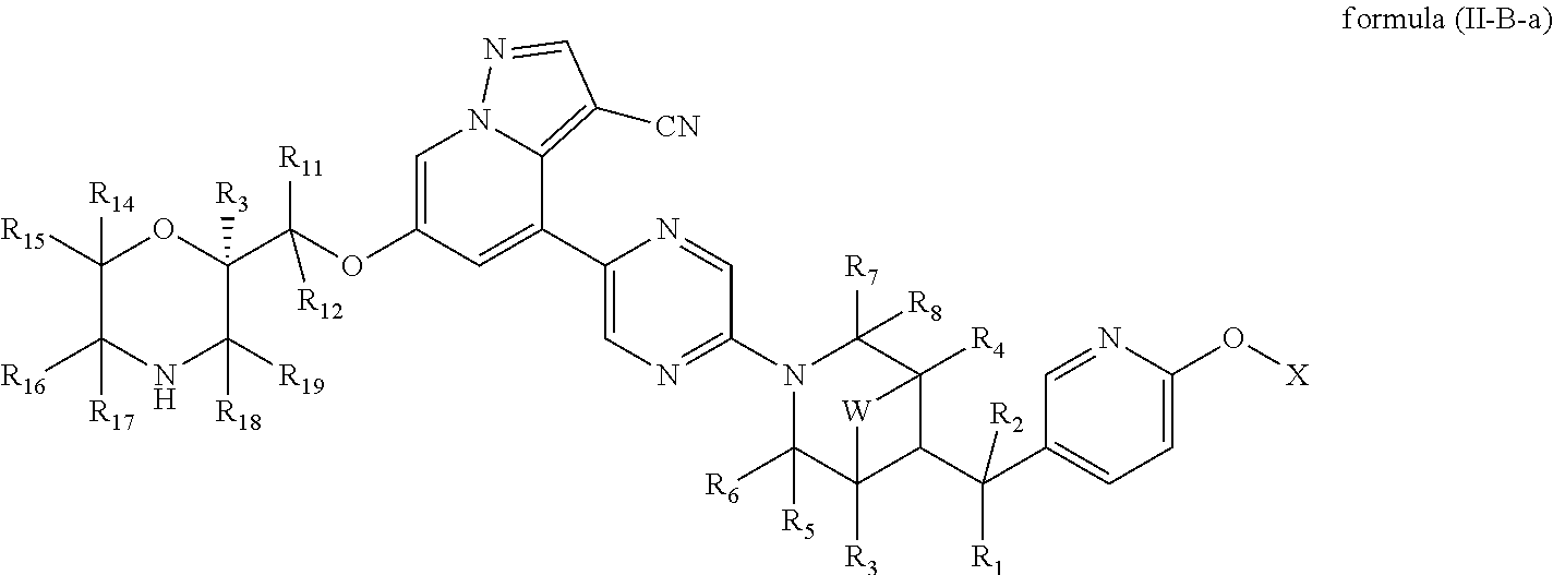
C1=C(OC(C2([R3])OC([R15])([R14])C([R17])([R16])NC2([R19])[R18])([R11])[R12])C=C(C2=CN=C(N3C([R7])([R8])C4([R4])C(C(C5=CC=C(O[X])N=C5)([R1])[R2])C([R3])(C3([R5])[R6])[W]4)C=N2)C2=C([CN])C=NN12
